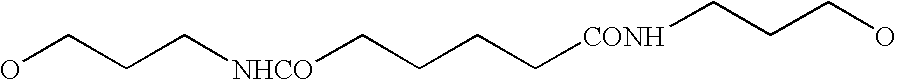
OCCC[NHCO]CCCC[CONH]CCCO
